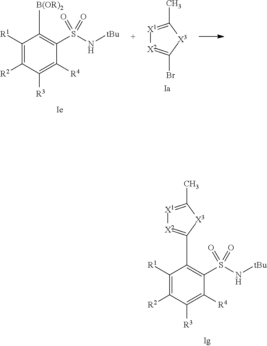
[X1]1=C(C)[X3]C(Br)=[X2]1.C1([R1])=C([R2])C([R3])=C([R4])C(S(N[tBu])(=O)=O)=C1[B(OR)2].C1([R1])=C([R2])C([R3])=C([R4])C(S(N[tBu])(=O)=O)=C1C1=[X2][X1]=C(C)[X3]1
